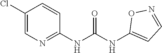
C1(Cl)=CN=C(NC(NC2=CC=NO2)=O)C=C1
